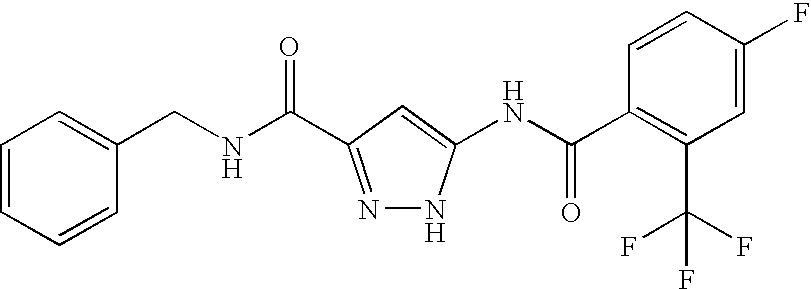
C1=CC=CC(CNC(=O)C2=NNC(NC(C3=C(C(F)(F)F)C=C(F)C=C3)=O)=C2)=C1
